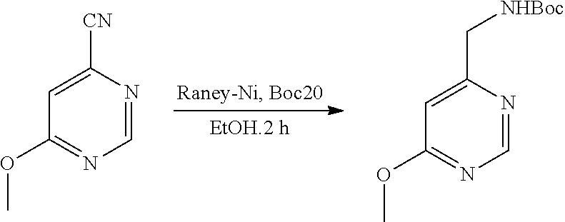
C1=NC([CN])=CC(OC)=N1.C1=NC(C[NHBoc])=CC(OC)=N1
